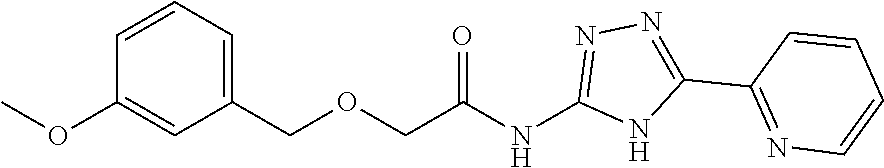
COC1=CC(COCC(NC2=NN=C(C3=NC=CC=C3)N2)=O)=CC=C1
